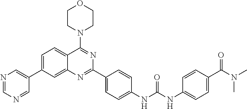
C1=C(C2=CN=CN=C2)C=C2C(=C1)C(N1CCOCC1)=NC(C1=CC=C(NC(NC3=CC=C(C(N(C)C)=O)C=C3)=O)C=C1)=N2
